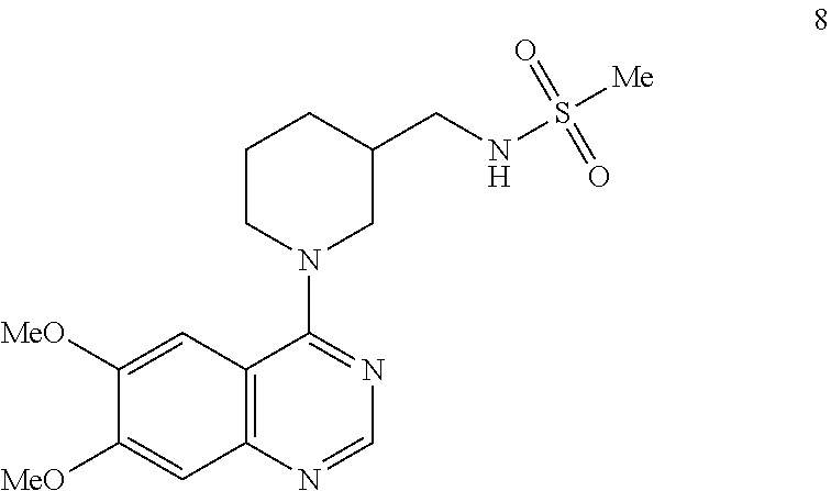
C1([MeO])=CC2=C(C=C1[MeO])N=CN=C2N1CC(CNS([Me])(=O)=O)CCC1
